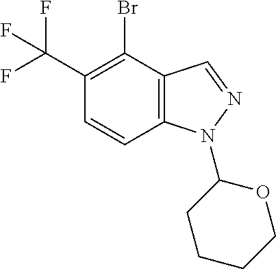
C1=CC2=C(C(Br)=C1C(F)(F)F)C=NN2C1CCCCO1
